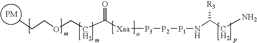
CCCOCCC([Xaa][P3][P2][P1]NC(CN)[R3])=O.[PM]
